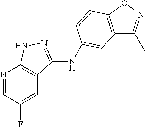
C12=C(C=CC(NC3=NNC4=C3C=C(F)C=N4)=C1)ON=C2C
